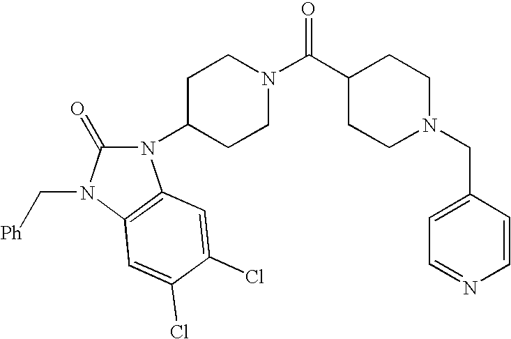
C1CC(C(N2CCC(N3C(=O)N(C[Ph])C4=C3C=C(Cl)C(Cl)=C4)CC2)=O)CCN1CC1=CC=NC=C1
